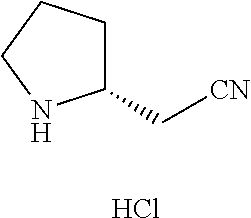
C1(C[CN])CCCN1.Cl
